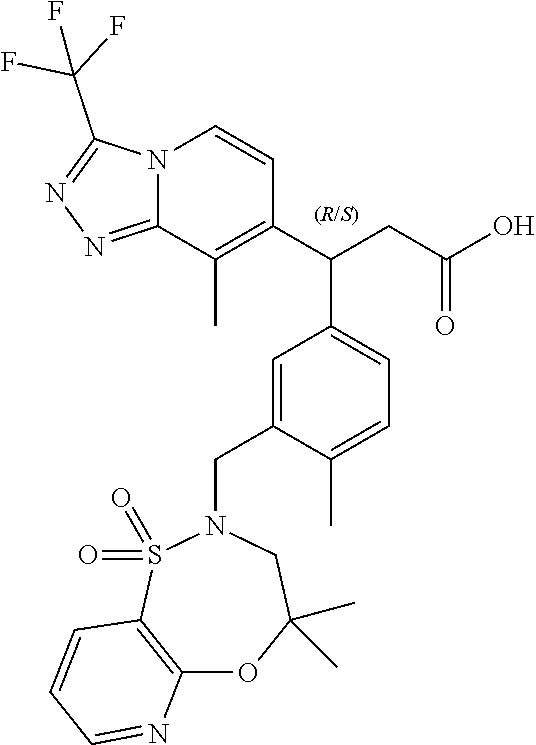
C1=C(CN2S(=O)(=O)C3=C(OC(C)(C)C2)N=CC=C3)C(C)=CC=C1C(C1=C(C)C2=NN=C(C(F)(F)F)N2C=C1)CC(O)=O
